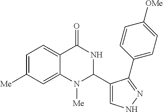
C1=C([Me])C=C2C(=C1)C(=O)NC(C1=CNN=C1C1=CC=C([OMe])C=C1)N2[Me]
